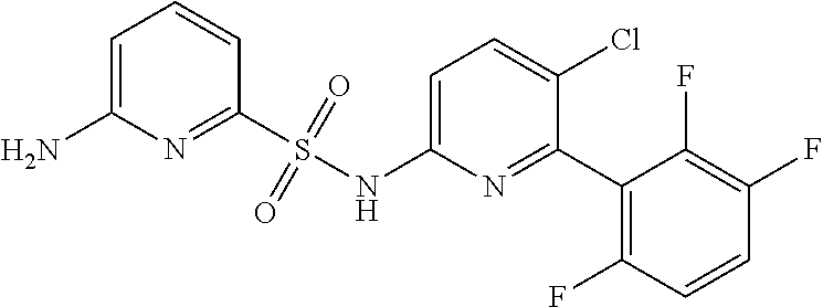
C1=C(NS(C2=NC(N)=CC=C2)(=O)=O)N=C(C2=C(F)C=CC(F)=C2F)C(Cl)=C1
